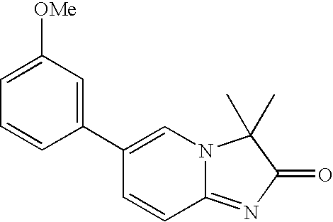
C12=NC(=O)C(C)(C)N1C=C(C1=CC([OMe])=CC=C1)C=C2
